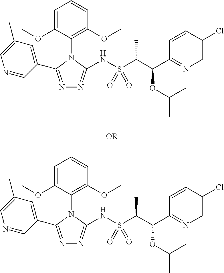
N1=CC(C2=NN=C(NS(C(C(C3=NC=C(Cl)C=C3)OC(C)C)C)(=O)=O)N2C2=C(OC)C=CC=C2OC)=CC(C)=C1.N1=CC(C2=NN=C(NS(C(C(C3=NC=C(Cl)C=C3)OC(C)C)C)(=O)=O)N2C2=C(OC)C=CC=C2OC)=CC(C)=C1
